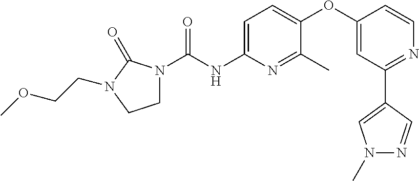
N1(C(NC2=CC=C(OC3=CC(C4=CN(C)N=C4)=NC=C3)C(C)=N2)=O)CCN(CCOC)C1=O
